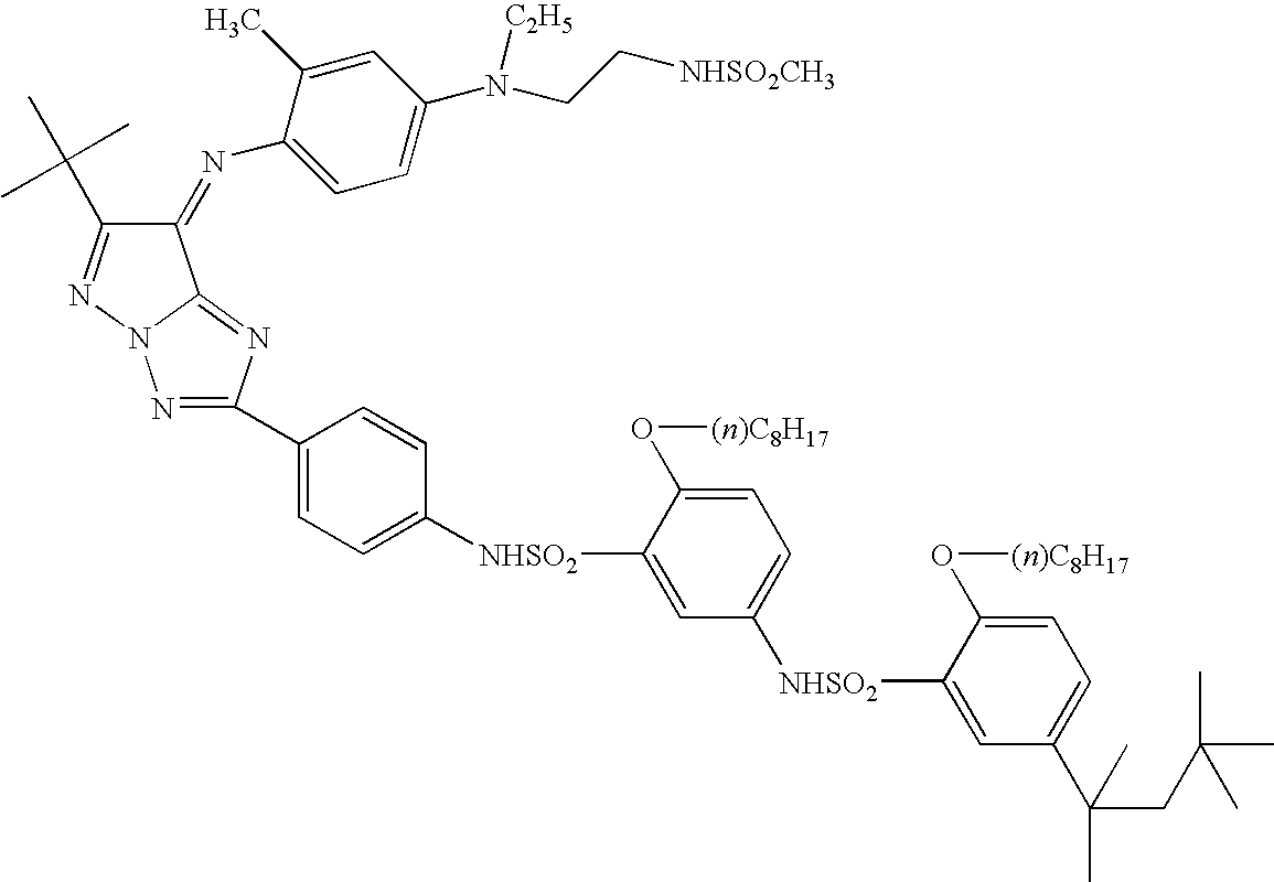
CC(C)(C)CC(C)(C)C1=CC=C(O[(n)C8H17])C([NHSO2]C2=CC=C(O[(n)C8H17])C([NHSO2]C3=CC=C(C4=NN5C(=N4)C(=NC4=CC=C(N(CC[NHSO2CH3])[C2H5])C=C4C)C(C(C)(C)C)=N5)C=C3)=C2)=C1
